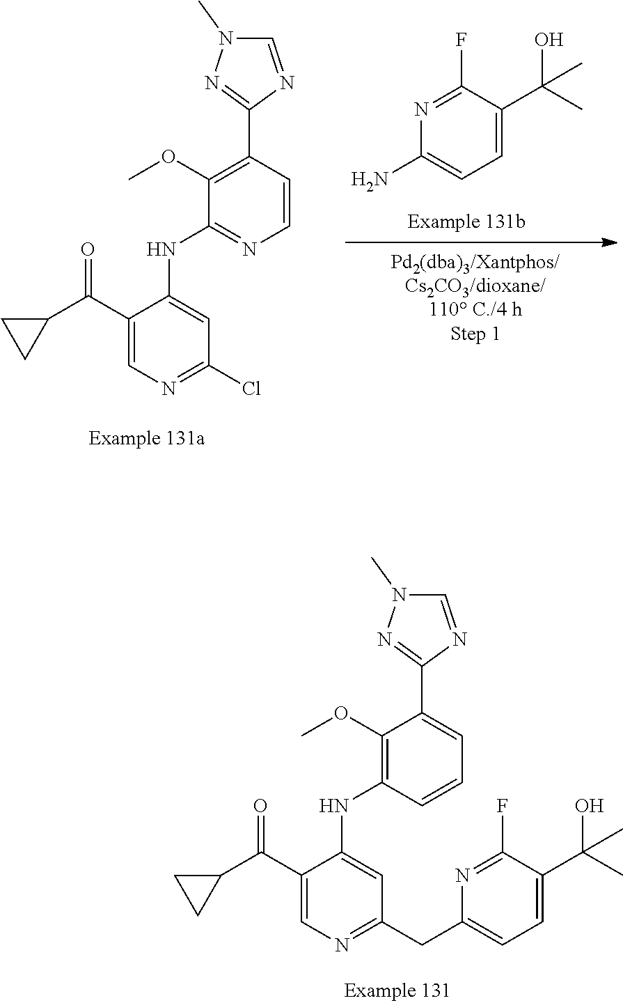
C1=C(C(C2CC2)=O)C(NC2=NC=CC(C3=NN(C)C=N3)=C2OC)=CC(Cl)=N1.C1(N)=CC=C(C(C)(O)C)C(F)=N1.C1=C(C(C2CC2)=O)C(NC2=C(OC)C(C3=NN(C)C=N3)=CC=C2)=CC(CC2=CC=C(C(C)(O)C)C(F)=N2)=N1
